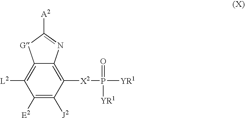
C1([E2])=C([J2])C([X2]P(=O)([YR1])[YR1])=C2C(=C1[L2])[G]C([A2])=N2
